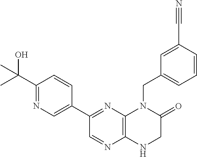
C12=C(N=C(C3=CN=C(C(O)(C)C)C=C3)C=N1)N(CC1=CC=CC(C#N)=C1)C(=O)CN2
